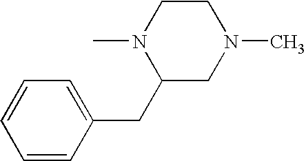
C1CN(C)C(CC2=CC=CC=C2)CN1C
